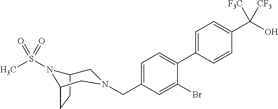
CS(=O)(=O)N1C2CCC1CN(CC1=CC=C(C3=CC=C(C(O)([F3C])[CF3])C=C3)C(Br)=C1)C2
